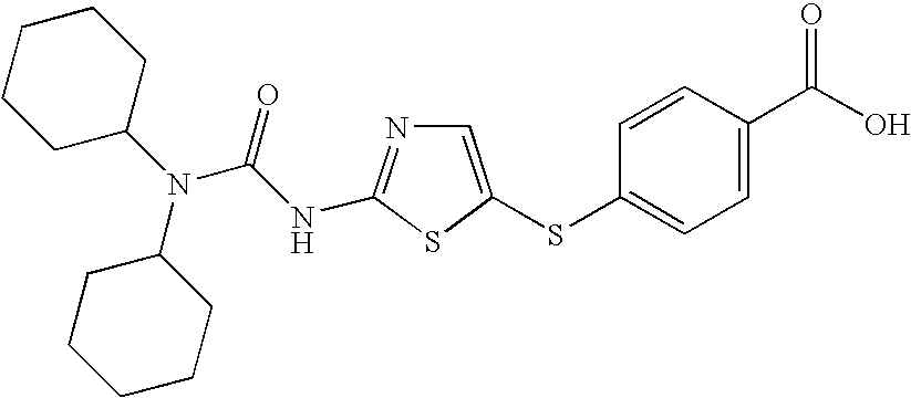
N(C1CCCCC1)(C1CCCCC1)C(NC1=NC=C(SC2=CC=C(C(O)=O)C=C2)S1)=O
